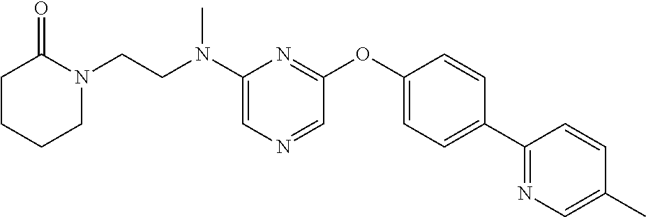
N(C1=CN=CC(OC2=CC=C(C3=NC=C(C)C=C3)C=C2)=N1)(CCN1C(=O)CCCC1)C
